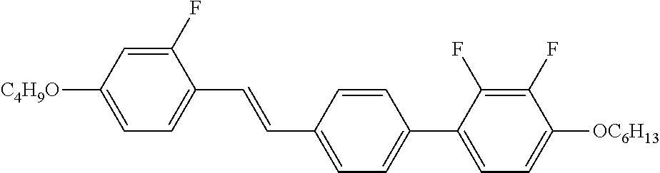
C1(F)=CC([C4H9O])=CC=C1C=CC1=CC=C(C2=CC=C([OC6H13])C(F)=C2F)C=C1
